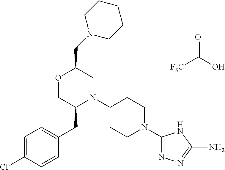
[F3C]C(O)=O.C1=C(Cl)C=CC(CC2N(C3CCN(C4=NN=C(N)N4)CC3)CC(CN3CCCCC3)OC2)=C1
